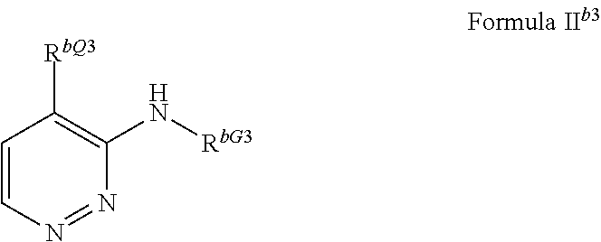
C1=CN=NC(N[RbG3])=C1[RbQ3]
